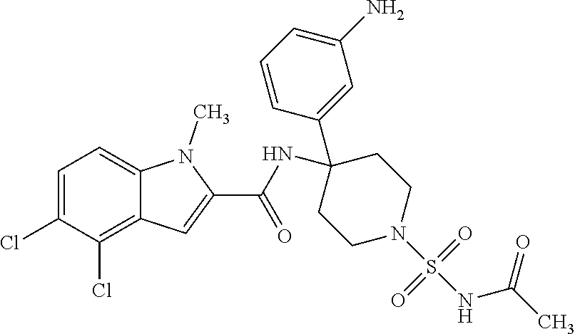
C1=C(Cl)C(Cl)=C2C(=C1)N(C)C(C(NC1(C3=CC(N)=CC=C3)CCN(S(NC(C)=O)(=O)=O)CC1)=O)=C2
